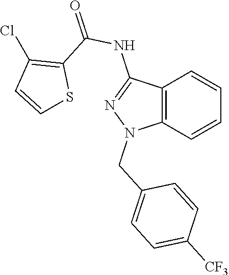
C12=C(C=CC=C1)N(CC1=CC=C([CF3])C=C1)N=C2NC(=O)C1=C(Cl)C=CS1
